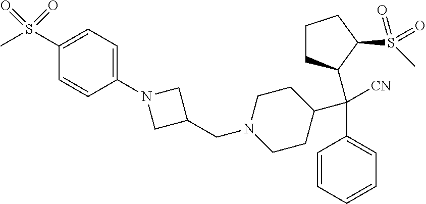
C(C1=CC=CC=C1)(C1CCN(CC2CN(C3=CC=C(S(=O)(C)=O)C=C3)C2)CC1)(C1CCCC1S(C)(=O)=O)[CN]
